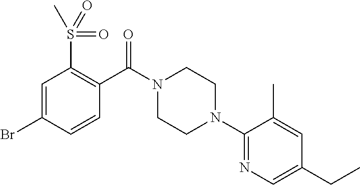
C1=CC(Br)=CC(S(=O)(C)=O)=C1C(N1CCN(C2=NC=C(CC)C=C2C)CC1)=O
